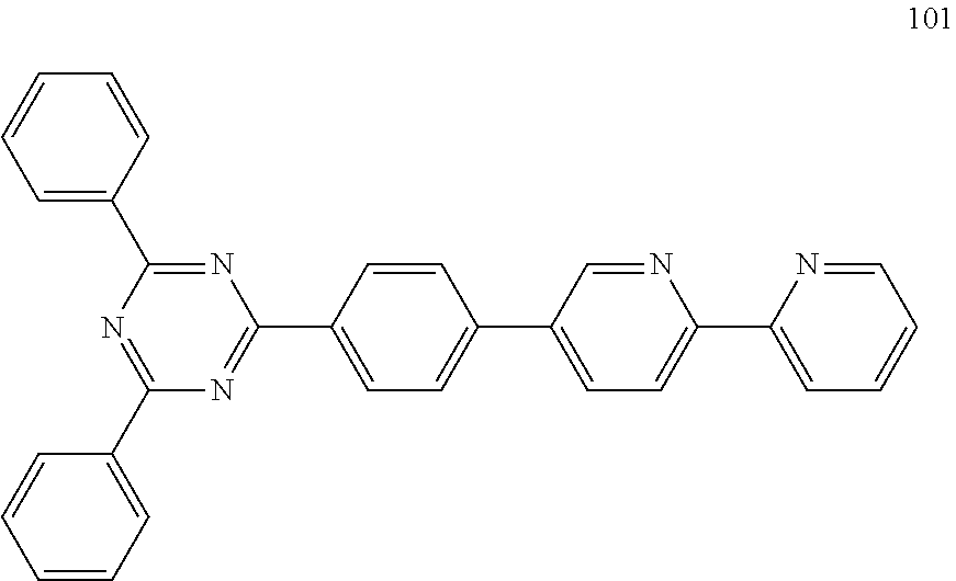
C1=C(C2=NC(C3=CC=C(C4=CC=C(C5=CC=CC=N5)N=C4)C=C3)=NC(C3=CC=CC=C3)=N2)C=CC=C1
